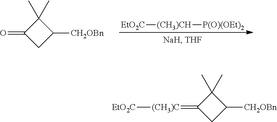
[EtO2C][(CH3)CH][P(O)(OEt)2].C1(C)(C)C(=O)CC1[CH2OBn].C1(C)(C)C(=[(CH3)C][EtO2C])CC1[CH2OBn]
